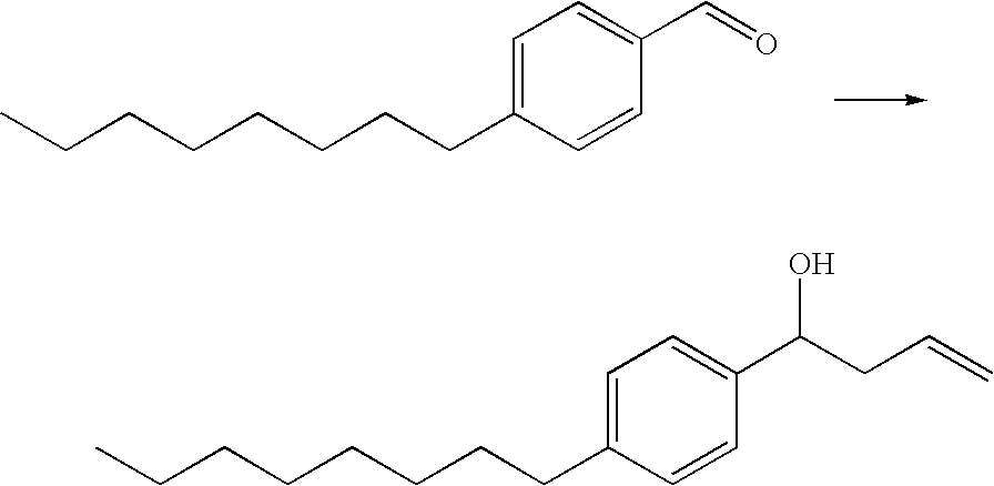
C(CCCCCCC1=CC=C(C=O)C=C1)C.C(CCCCCCC1=CC=C(C(CC=C)O)C=C1)C
